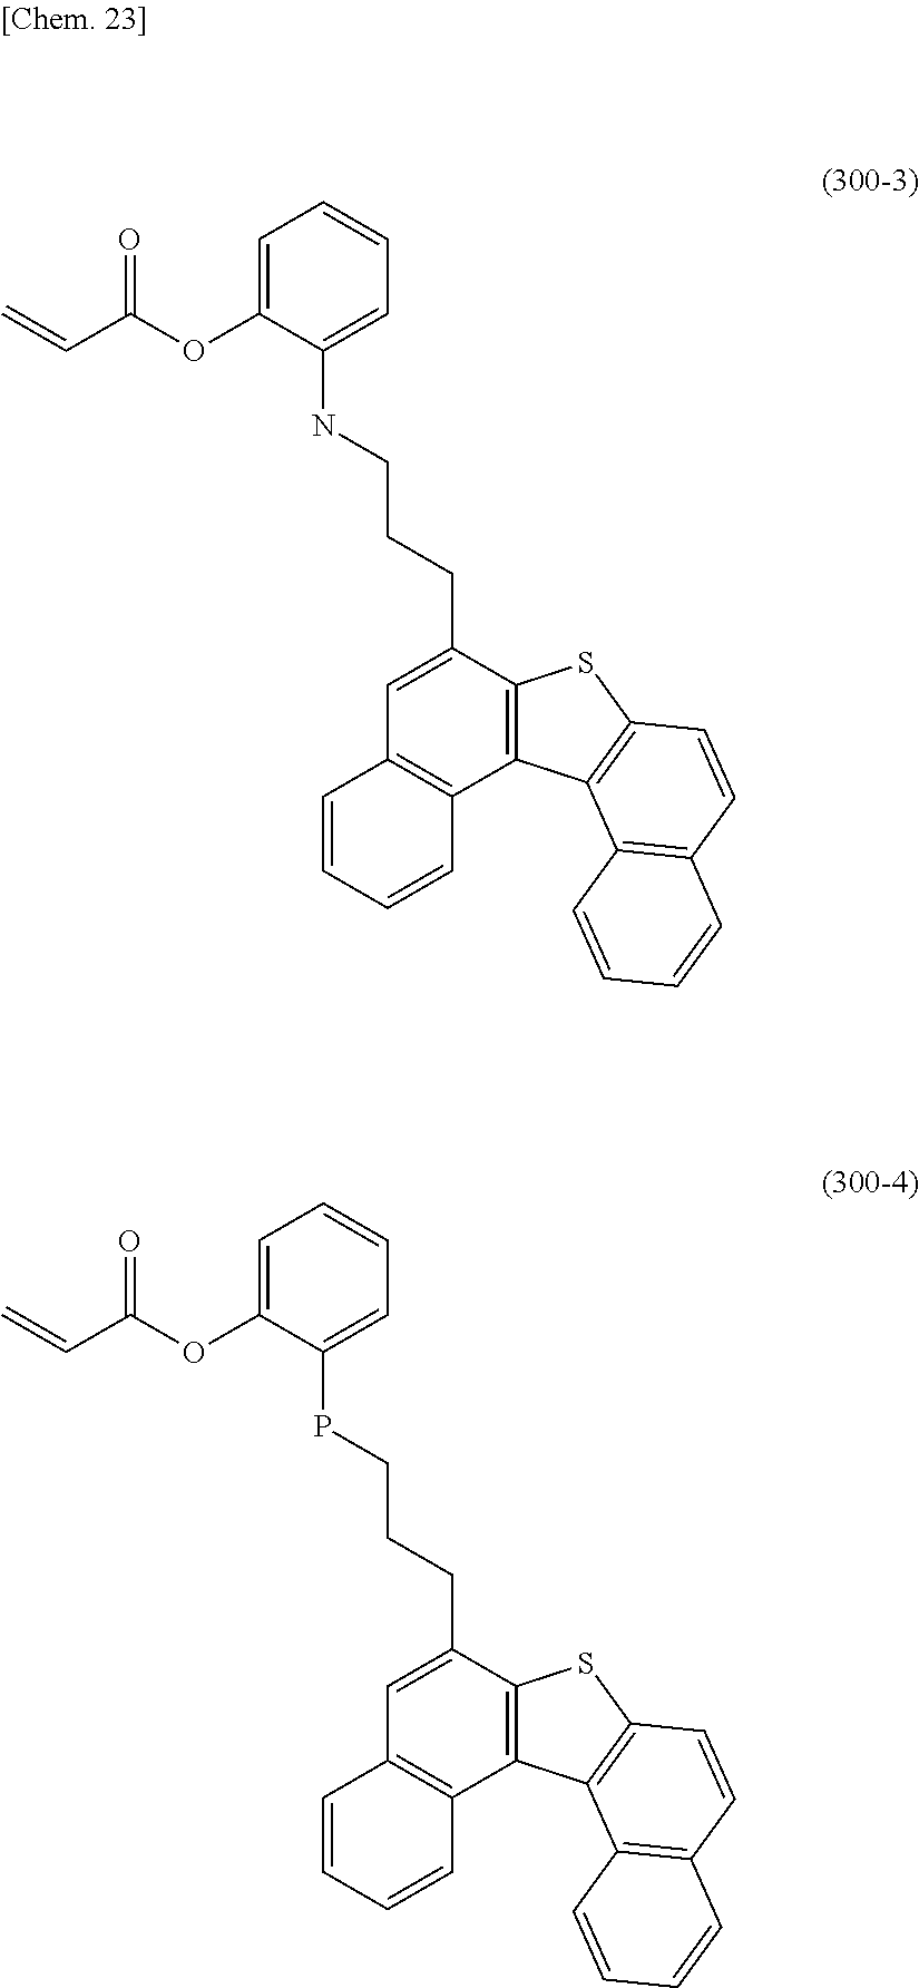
C=CC(=O)OC1=CC=CC=C1NCCCC1=CC2=C(C3=C1SC1=C3C3=C(C=C1)C=CC=C3)C=CC=C2.C=CC(=O)OC1=CC=CC=C1PCCCC1=CC2=C(C3=C1SC1=C3C3=C(C=C1)C=CC=C3)C=CC=C2
